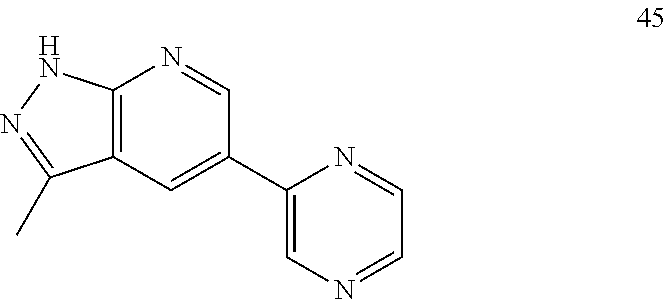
C12=C(C=C(C3=CN=CC=N3)C=N1)C(C)=NN2
